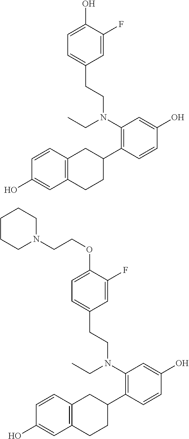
OC1=CC=C(CCN(C2=C(C3CC4=C(CC3)C=C(O)C=C4)C=CC(O)=C2)CC)C=C1F.O(C1=CC=C(CCN(C2=C(C3CC4=C(CC3)C=C(O)C=C4)C=CC(O)=C2)CC)C=C1F)CCN1CCCCC1
